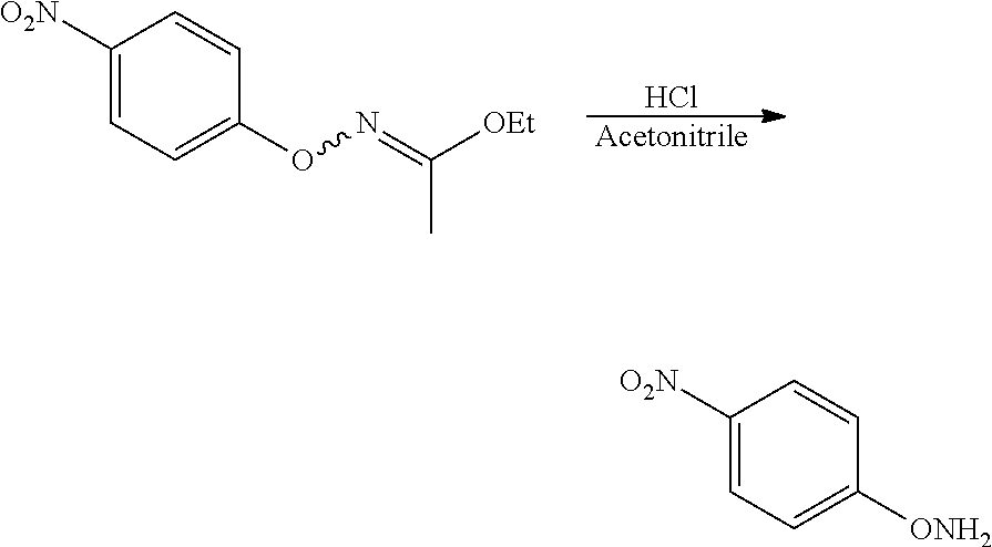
C1([O2N])=CC=C(ON=C(C)[OEt])C=C1.Cl.[Acetonitrile].C1([O2N])=CC=C([ONH2])C=C1
